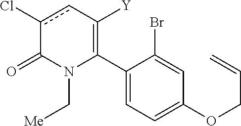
C1(C2=C([Y])cc(Cl)C(=O)N2C[Me])=CC=C(OCC=C)C=C1Br
